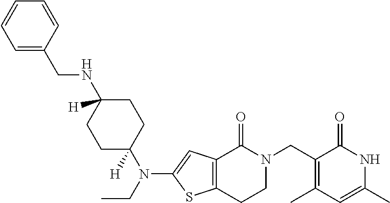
C12=C(CCN(CC3=C(C)C=C(C)NC3=O)C1=O)SC(N(CC)C1([H])CCC(NCC3=CC=CC=C3)([H])CC1)=C2
